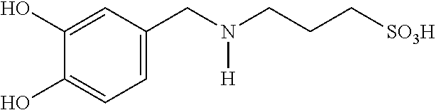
C1=C(O)C(O)=CC=C1CN(CCC[SO3H])[H]
